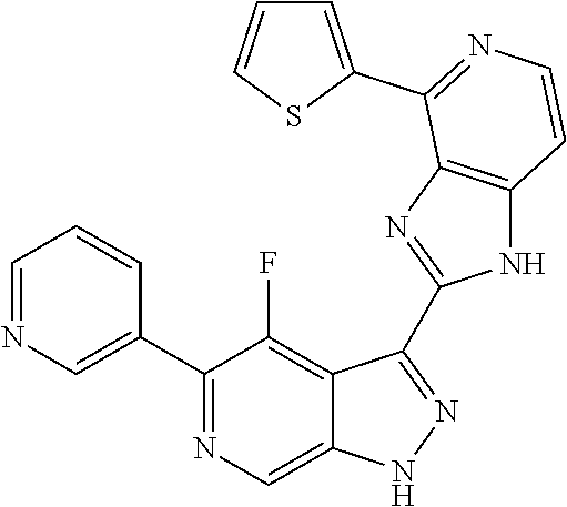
C1=NC=C(C2=NC=C3C(=C2F)C(C2=NC4=C(N2)C=CN=C4C2=CC=CS2)=NN3)C=C1
